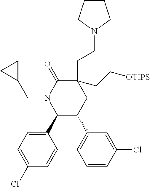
C1=C(Cl)C=CC(C2C(C3=CC=CC(Cl)=C3)CC(CCN3CCCC3)(CC[OTIPS])C(=O)N2CC2CC2)=C1
